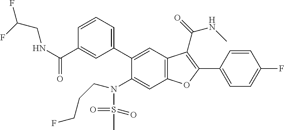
C1=CC=C(C2=CC3=C(C=C2N(S(C)(=O)=O)CCCF)OC(C2=CC=C(F)C=C2)=C3C(NC)=O)C=C1C(NCC(F)F)=O
